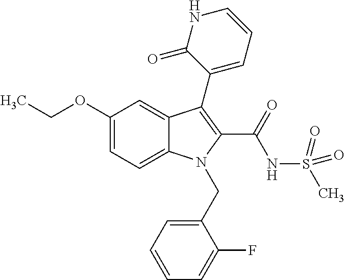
C1(OCC)=CC=C2C(=C1)C(C1=CC=CNC1=O)=C(C(NS(C)(=O)=O)=O)N2CC1=CC=CC=C1F
